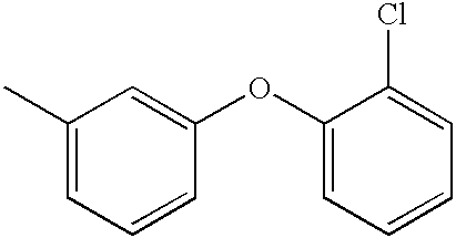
C1(C)=CC=CC(OC2=CC=CC=C2Cl)=C1
